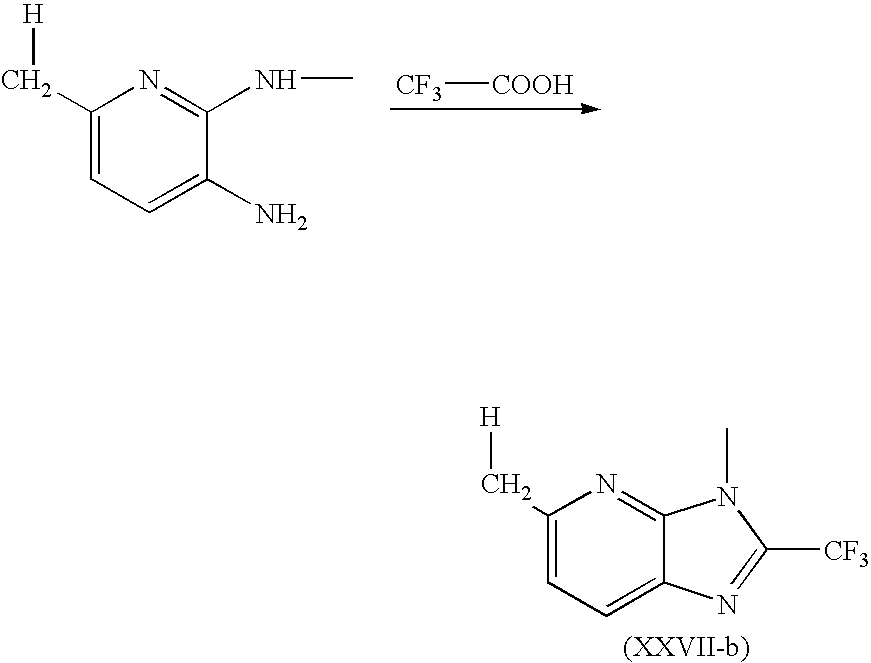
C1(C[H])=CC=C(N)C(NC)=N1.[CF3][COOH].C1(C[H])=CC=C2C(=N1)N(C)C([CF3])=N2
